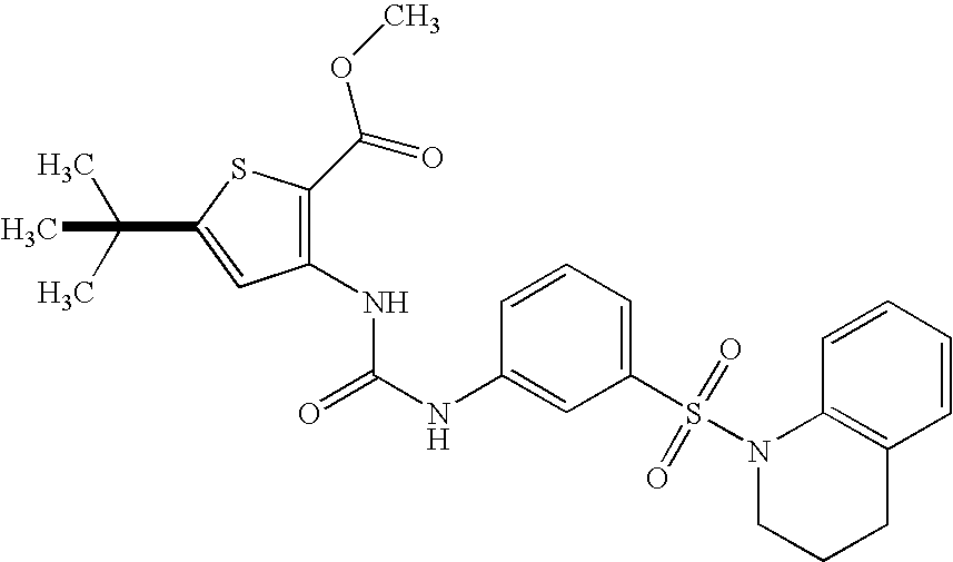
C1(NC(NC2=CC(S(N3CCCC4=C3C=CC=C4)(=O)=O)=CC=C2)=O)=C(C(OC)=O)SC(C(C)(C)C)=C1
